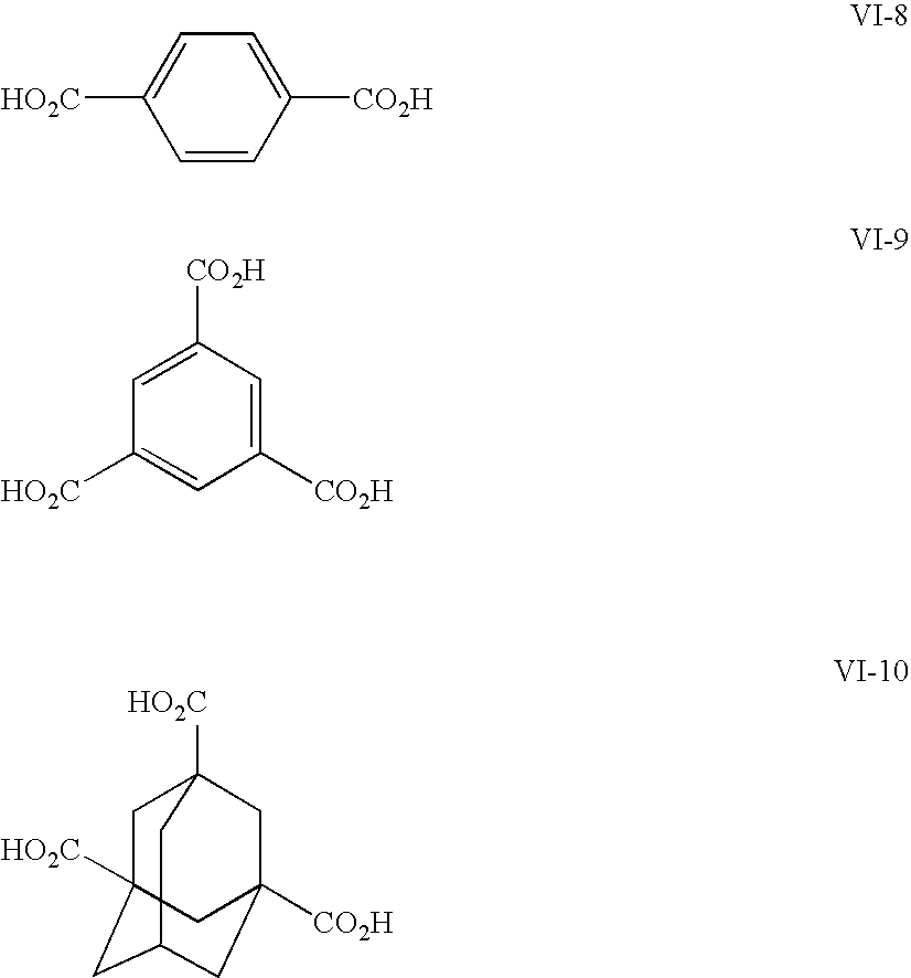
C1=CC([CO2H])=CC=C1[HO2C].C1([CO2H])=CC([CO2H])=CC([HO2C])=C1.C1C2([HO2C])CC3CC([CO2H])(CC1([HO2C])C3)C2
